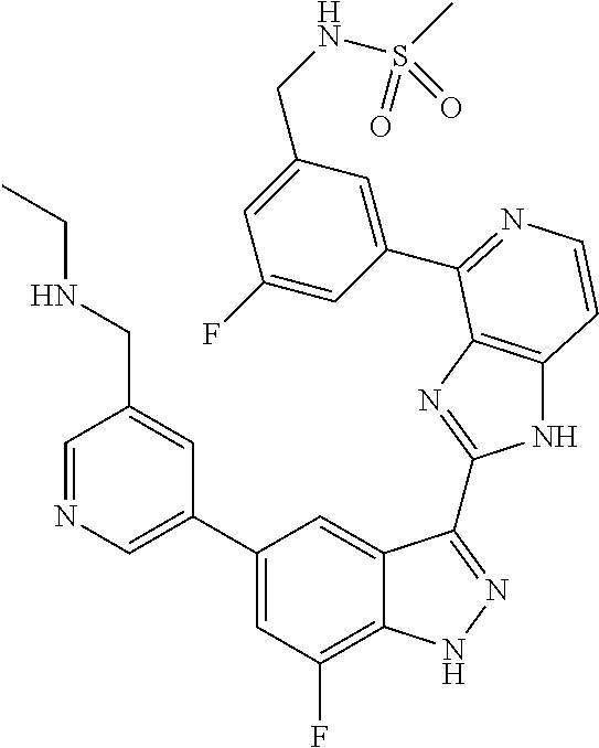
C1=C(C2=CC(F)=C3C(=C2)C(C2=NC4=C(N2)C=CN=C4C2=CC(CNS(C)(=O)=O)=CC(F)=C2)=NN3)C=C(CNCC)C=N1
